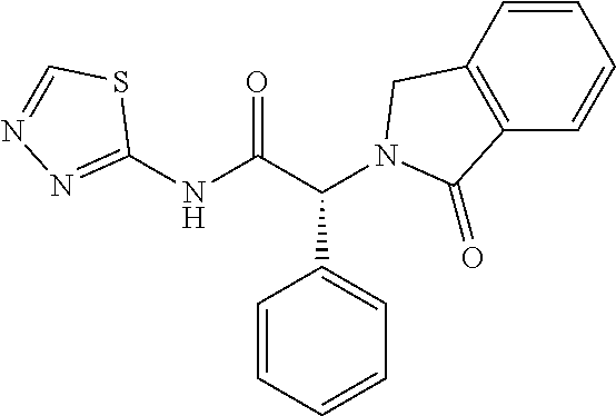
C1(NC(C(C2=CC=CC=C2)N2CC3=C(C=CC=C3)C2=O)=O)=NN=CS1
